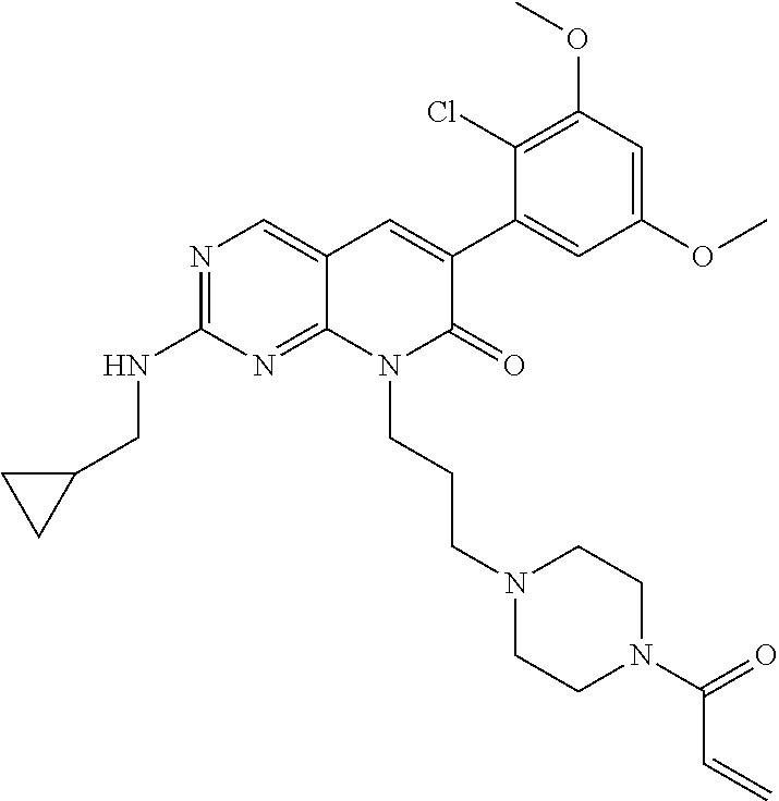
C1(NCC2CC2)=NC=C2C(=N1)N(CCCN1CCN(C(C=C)=O)CC1)C(=O)C(C1=CC(OC)=CC(OC)=C1Cl)=C2
